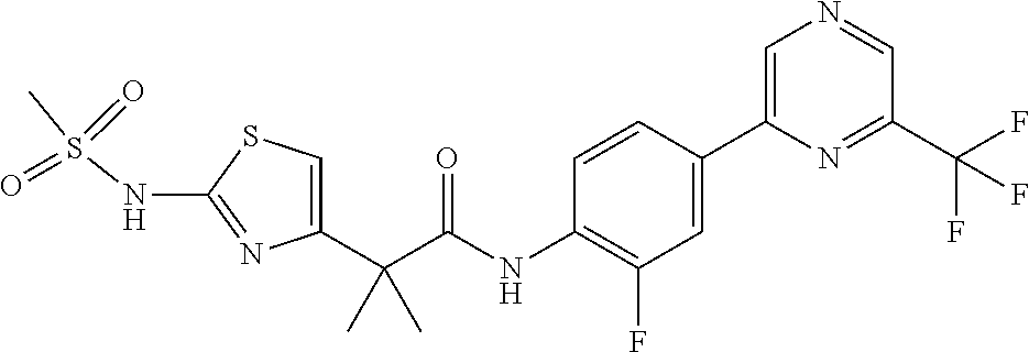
C1=C(C(C(NC2=C(F)C=C(C3=CN=CC(C(F)(F)F)=N3)C=C2)=O)(C)C)N=C(NS(C)(=O)=O)S1
